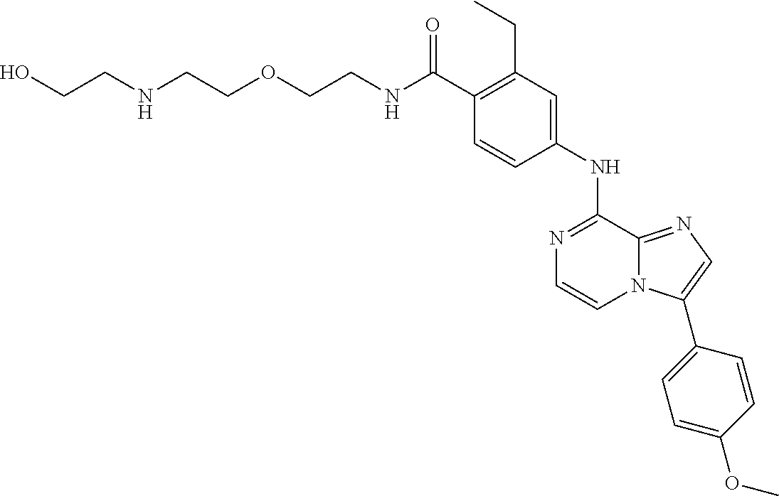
C(C1=C(CC)C=C(NC2=NC=CN3C2=NC=C3C2=CC=C(OC)C=C2)C=C1)(=O)NCCOCCNCCO
